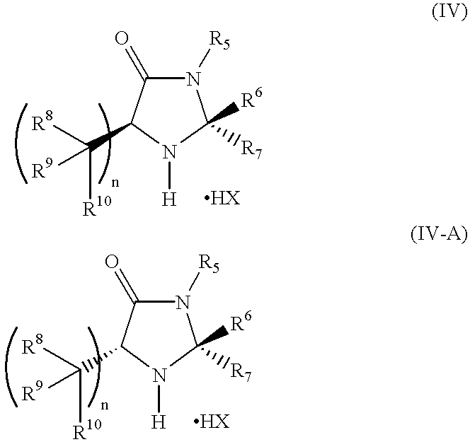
N1([R5])C(=O)C(C([R8])([R9])[R10])N([H])C1([R6])[R7].N1([R5])C(=O)C(C([R8])([R9])[R10])N([H])C1([R6])[R7]
